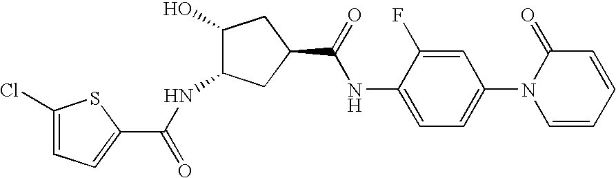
C1(Cl)=CC=C(C(NC2CC(C(=O)NC3=CC=C(N4C=CC=CC4=O)C=C3F)CC2O)=O)S1
